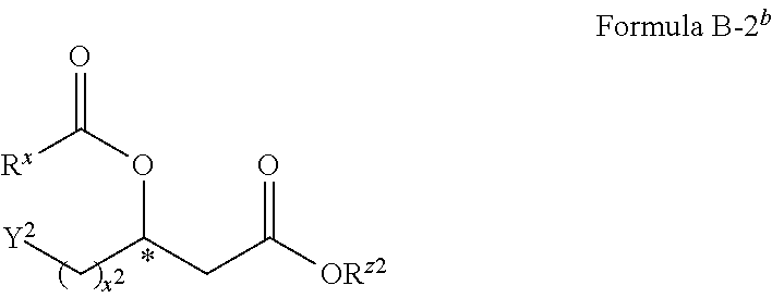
[Y2]CC(CC([ORz2])=O)OC([Rx])=O
